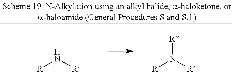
[R]N[R].[R]N([R])[R]
